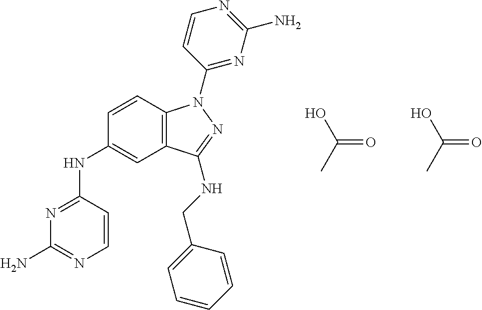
N(C1=NC(N)=NC=C1)C1=CC2=C(C=C1)N(C1=NC(N)=NC=C1)N=C2NCC1=CC=CC=C1.C(=O)(C)O.C(=O)(C)O
